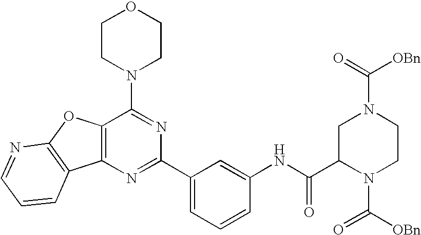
N1=C(C2=CC=CC(NC(C3N(C([OBn])=O)CCN(C([OBn])=O)C3)=O)=C2)N=C(N2CCOCC2)C2=C1C1=C(O2)N=CC=C1
